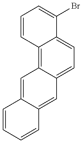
C1=CC=CC2=CC3=CC=C4C(=C3C=C12)C=CC=C4Br
